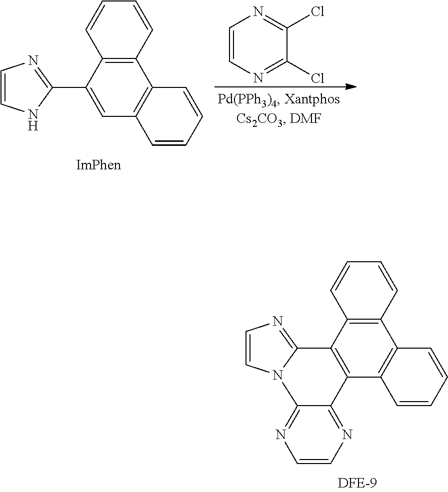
C1=CNC(C2=CC3=C(C4=C2C=CC=C4)C=CC=C3)=N1.C1=CN=C(Cl)C(Cl)=N1.C1=CC2=C(C=C1)C1=C(C3=C2C=CC=C3)C2=NC=CN=C2N2C=CN=C12
